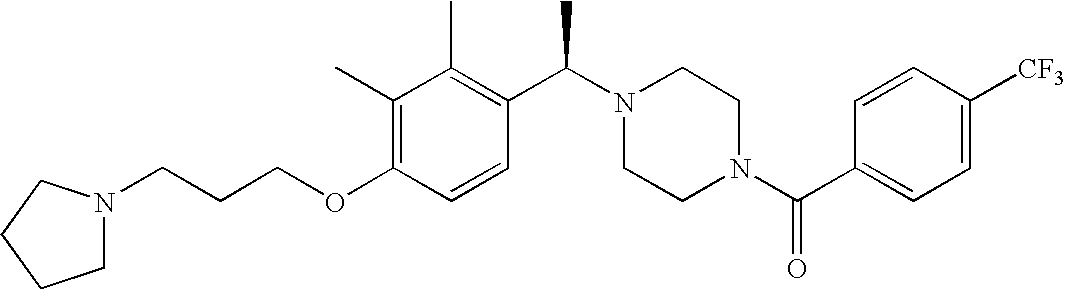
C(CCOC1=C(C)C(C)=C(C(N2CCN(C(C3=CC=C([CF3])C=C3)=O)CC2)C)C=C1)N1CCCC1
